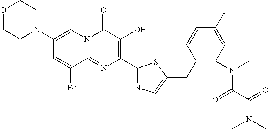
O1CCN(C2=CN3C(=NC(C4=NC=C(CC5=C(N(C)C(C(=O)N(C)C)=O)C=C(F)C=C5)S4)=C(O)C3=O)C(Br)=C2)CC1
